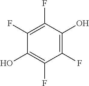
C1(F)=C(O)C(F)=C(F)C(O)=C1F
